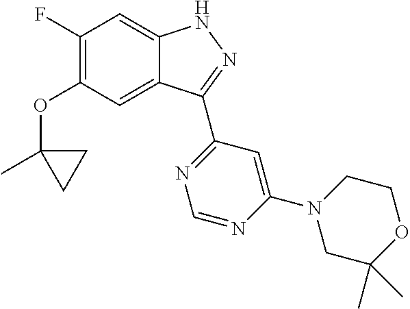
O(C1=C(F)C=C2C(=C1)C(C1=NC=NC(N3CC(C)(C)OCC3)=C1)=NN2)C1(C)CC1
